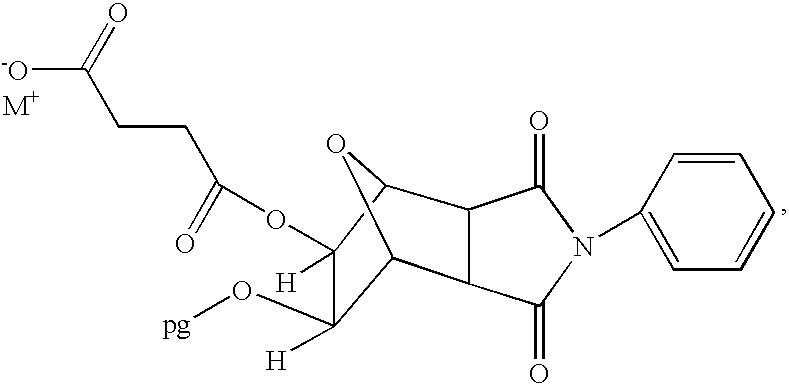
C12OC(C3C1C(=O)N(C1=CC=CC=C1)C3=O)C(OC(=O)CCC(=O)[-O])([H])C2(O[pg])[H].[M+]
